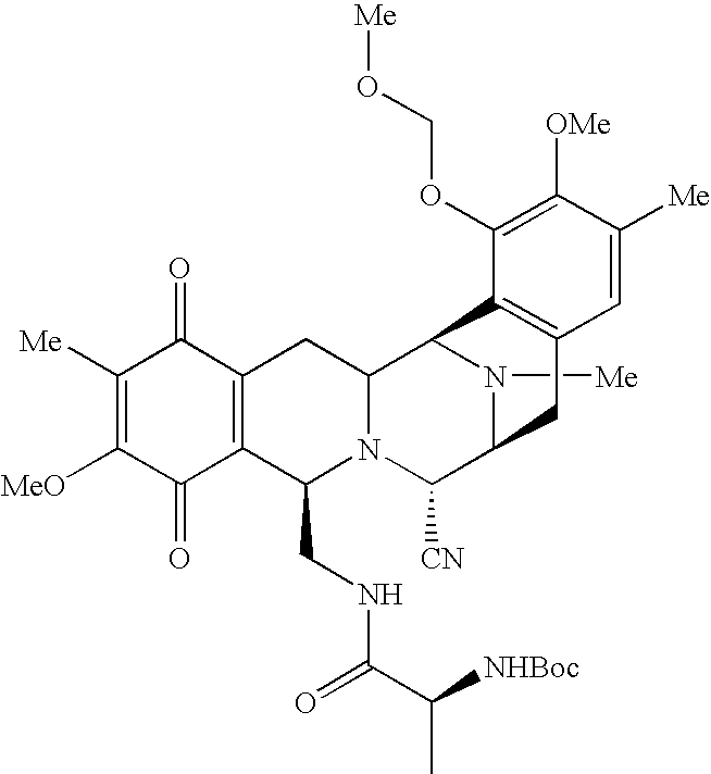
N1([Me])C2C([CN])N3C(CNC(C([NHBoc])C)=O)C4=C(C(=O)C([Me])=C([MeO])C4=O)CC3C1C1=C(C2)C=C([Me])C([OMe])=C1OCO[Me]
